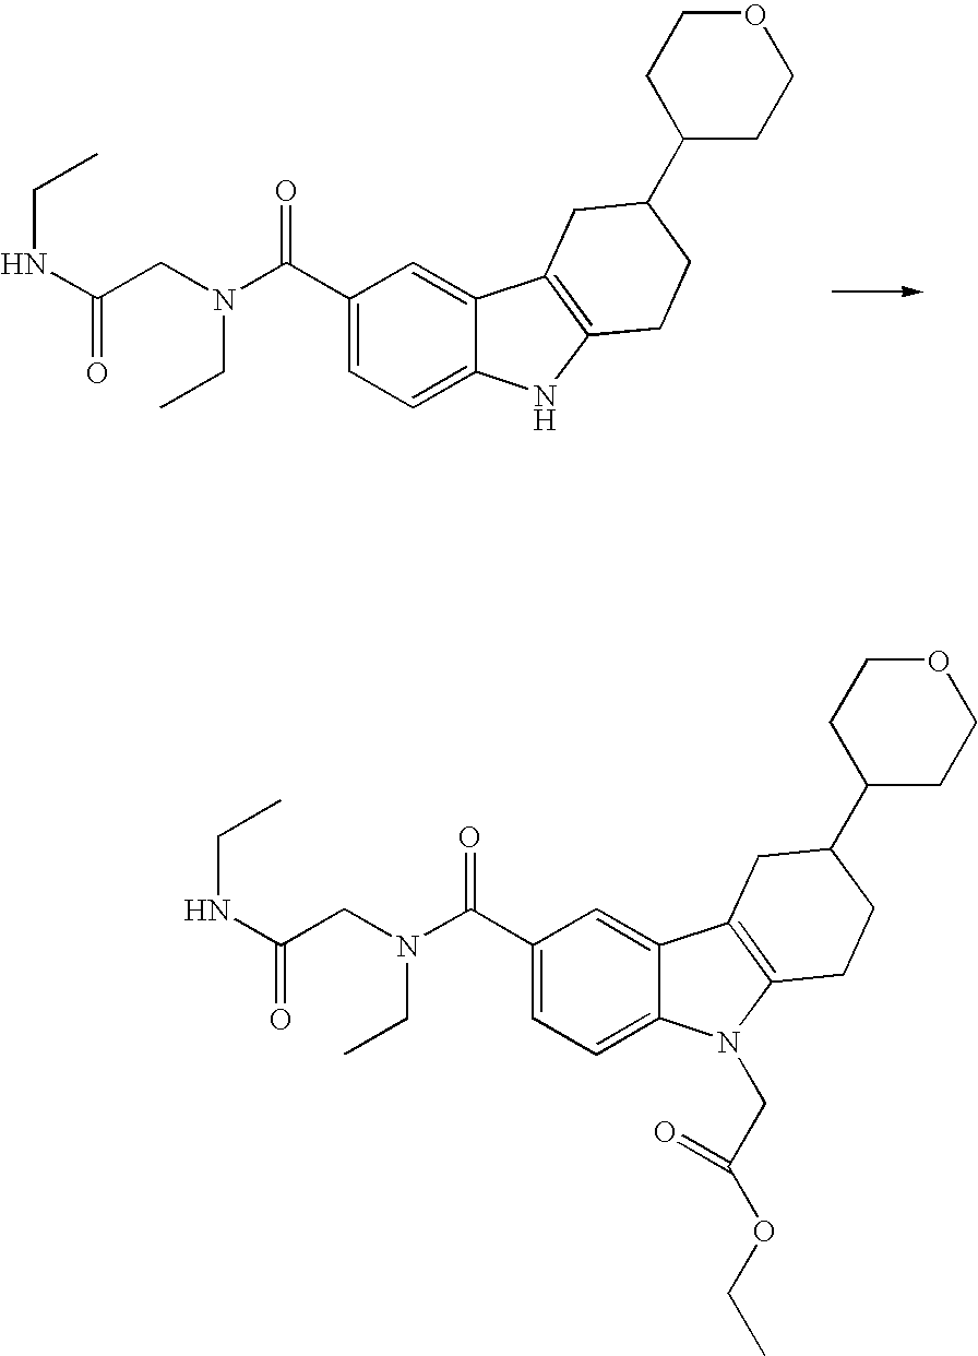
C1(C(=O)N(CC(NCC)=O)CC)=CC=C2C(=C1)C1=C(N2CC(OCC)=O)CCC(C2CCOCC2)C1.C1(C(=O)N(CC(NCC)=O)CC)=CC=C2C(=C1)C1=C(N2)CCC(C2CCOCC2)C1
